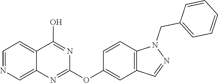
C1=NC=C2C(=C1)C(O)=NC(OC1=CC3=C(C=C1)N(CC1=CC=CC=C1)N=C3)=N2
